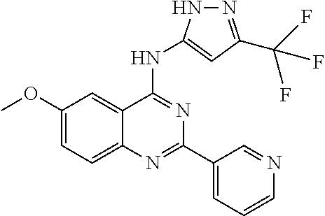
C1(OC)=CC=C2C(=C1)C(NC1=CC(C(F)(F)F)=NN1)=NC(C1=CC=CN=C1)=N2
